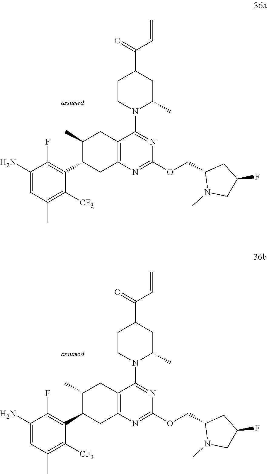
C1(COC2=NC3=C(C(N4C(C)CC(C(=O)C=C)CC4)=N2)CC(C)C(C2=C(F)C(N)=CC(C)=C2[CF3])C3)CC(F)CN1C.C1(COC2=NC3=C(C(N4C(C)CC(C(=O)C=C)CC4)=N2)CC(C)C(C2=C(F)C(N)=CC(C)=C2[CF3])C3)CC(F)CN1C
